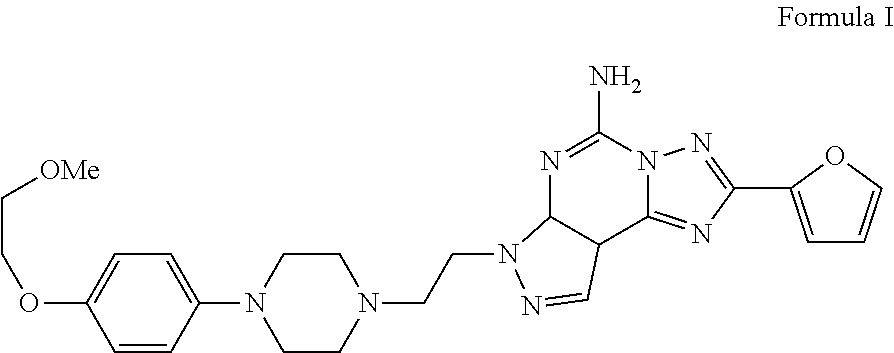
C1(OCC[OMe])=CC=C(N2CCN(CCN3C4N=C(N)N5C(=NC(C6=CC=CO6)=N5)C4C=N3)CC2)C=C1
